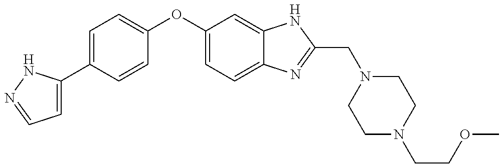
C1=C(C2=CC=C(OC3=CC=C4C(=C3)NC(CN3CCN(CCOC)CC3)=N4)C=C2)NN=C1
